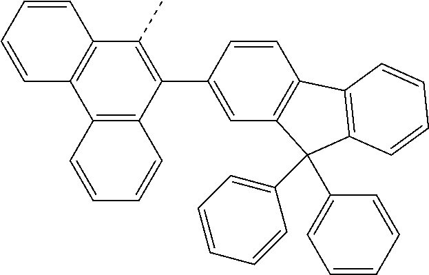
C1=C(C2=C(C)C3=C(C4=C2C=CC=C4)C=CC=C3)C=CC2=C1C(C1=CC=CC=C1)(C1=CC=CC=C1)C1=C2C=CC=C1
